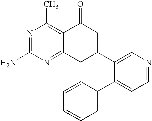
C12=NC(N)=NC(C)=C1C(=O)CC(C1=CN=CC=C1C1=CC=CC=C1)C2
